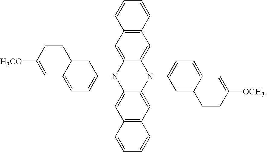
C1=C([H3CO])C=CC2=CC(N3C4=CC5=C(C=C4N(C4=CC=C6C(=C4)C=CC([OCH3])=C6)C4=CC6=C(C=C34)C=CC=C6)C=CC=C5)=CC=C12
